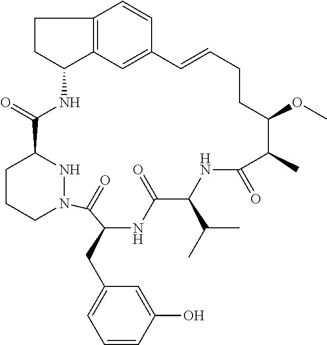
C12=C3C=CC(=C1)C=CCCC(OC)C(C)C(=O)NC(C(C)C)C(=O)NC(CC1=CC=CC(O)=C1)C(=O)N1CCCC(C(=O)NC2CC3)N1
